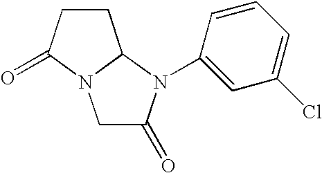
C1C(=O)N(C2=CC(Cl)=CC=C2)C2N1C(=O)CC2
